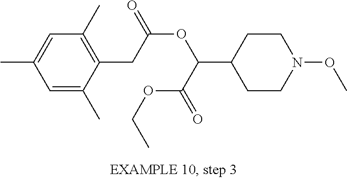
C1=C(C)C=C(C)C(CC(OC(C2CCN(OC)CC2)C(=O)OCC)=O)=C1C
